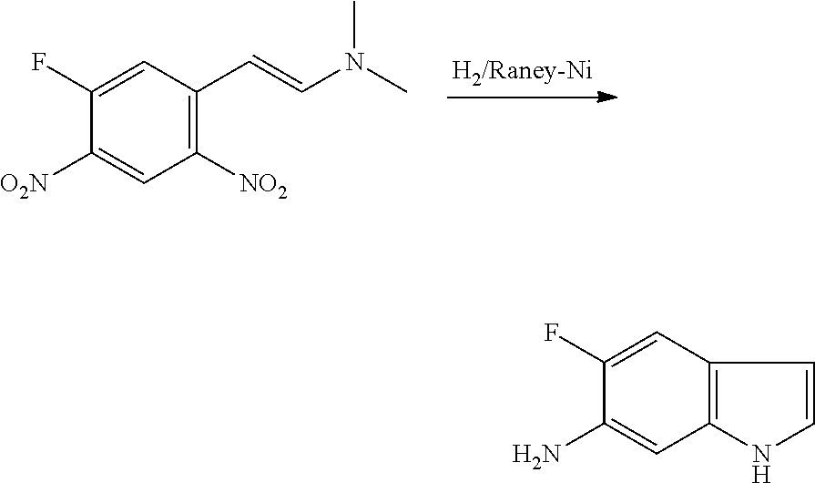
C1=C(F)C([O2N])=CC([NO2])=C1C=CN(C)C.C1=C(F)C(N)=CC2=C1C=CN2
